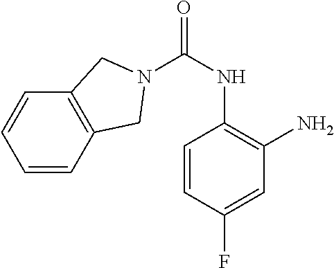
C1=CC(F)=CC(N)=C1NC(=O)N1CC2=C(C=CC=C2)C1
